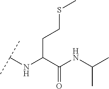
C(C(C(NC(C)C)=O)NC(C)C)CSC
